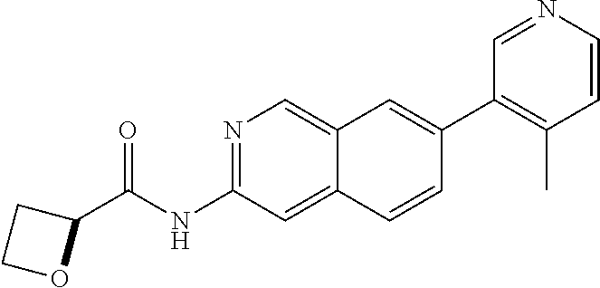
N1=C(NC(C2CCO2)=O)C=C2C(=C1)C=C(C1=C(C)C=CN=C1)C=C2
